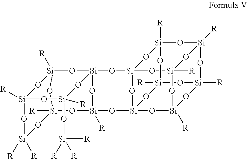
[Si]123O[Si]4([R])O[Si]([R])(O[Si]([R])([R])O[Si]([R])(O4)O[Si]([R])(O1)O[Si]14O[Si]5([R])O[Si]6([R])O[Si](O1)(O[Si]1([R])O[Si]([R])(O6)O[Si]([R])(O5)O[Si]([R])(O1)O4)O2)O[Si](O[Si]([R])([R])[R])([R])O3
